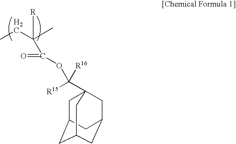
C1C2CC3CC(CC1(C(OC(C([R])(C)CC)=O)([R15])[R16])C3)C2
